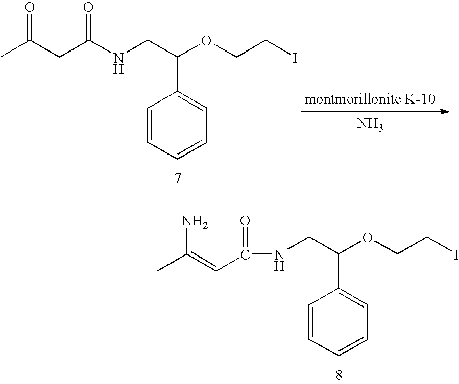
CC(CC(NCC(OCCI)C1=CC=CC=C1)=O)=O.N.N(CC(OCCI)C1=CC=CC=C1)C(=O)C=C(C)N
